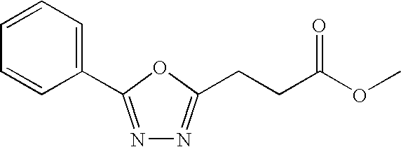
C1=CC=C(C2=NN=C(CCC(OC)=O)O2)C=C1
